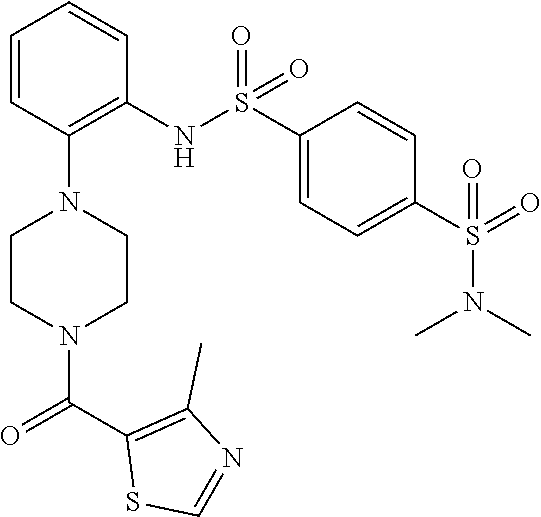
O=C(C1=C(C)N=CS1)N1CCN(C2=C(NS(=O)(=O)C3=CC=C(S(=O)(=O)N(C)C)C=C3)C=CC=C2)CC1
